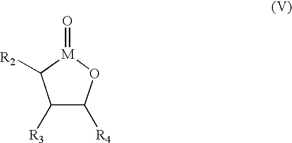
C1([R3])C([R4])O[M](=O)C1[R2]
